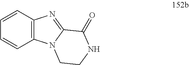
C12=C(N=C3N1CCNC3=O)C=CC=C2
